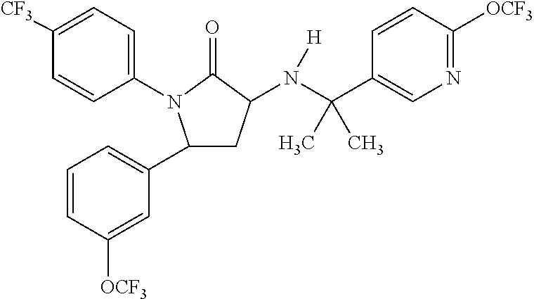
C1([CF3])=CC=C(N2C(C3=CC=CC([OCF3])=C3)CC(N([H])C(C3=CN=C([OCF3])C=C3)(C)C)C2=O)C=C1
